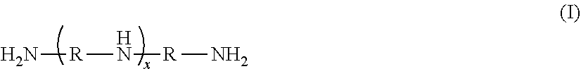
N[R]N[R]N
